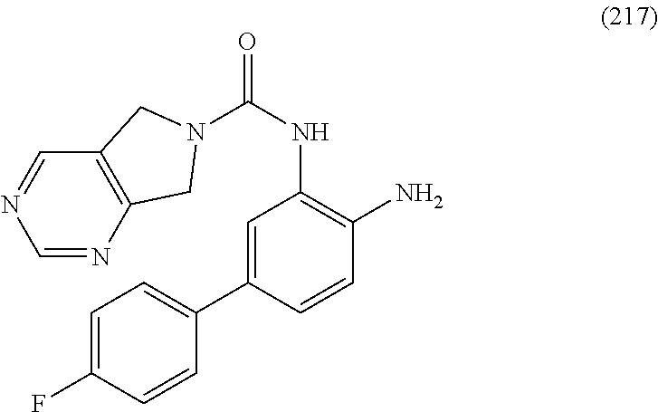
C1(C2=CC(NC(=O)N3CC4=C(C=NC=N4)C3)=C(N)C=C2)=CC=C(F)C=C1
